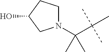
C(C(C)(C)C)(C)(C)N1CCC(O)C1
